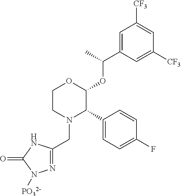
C1CN(CC2=NN([PO32-])C(=O)N2)C(C2=CC=C(F)C=C2)C(OC(C)C2=CC([CF3])=CC([CF3])=C2)O1
